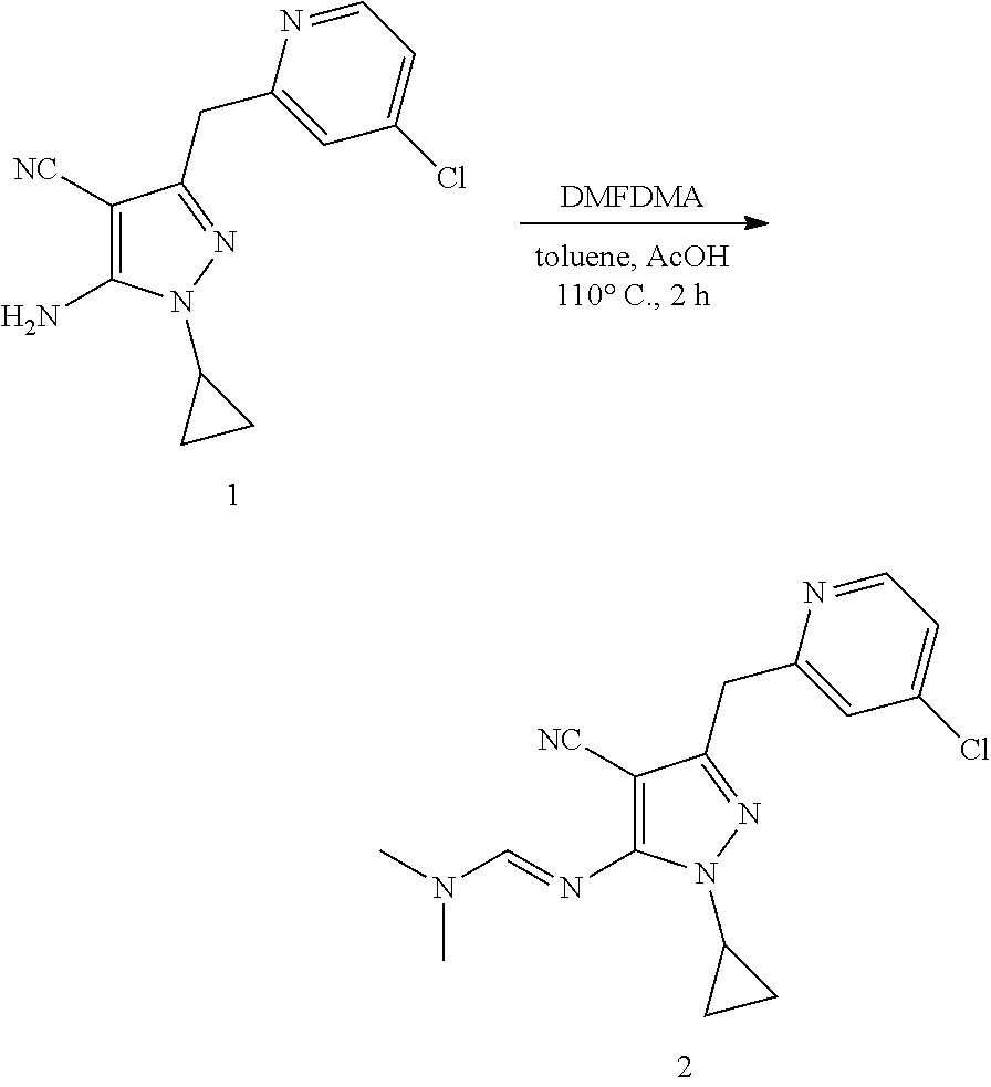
[DMFDMA].C1([NC])=C(N)N(C2CC2)N=C1CC1=CC(Cl)=CC=N1.C1([NC])=C(N=CN(C)C)N(C2CC2)N=C1CC1=CC(Cl)=CC=N1
